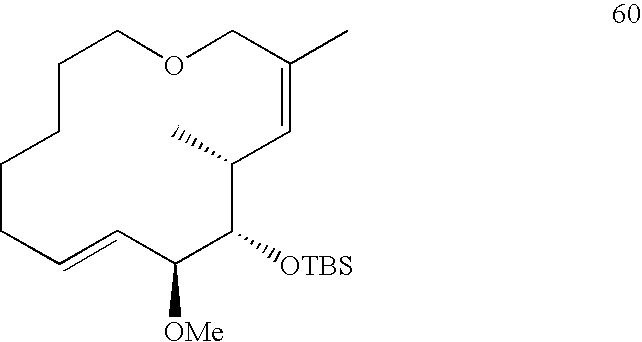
C1=CC([OMe])C([OTBS])C(C)C=C(C)COCCCCC1
